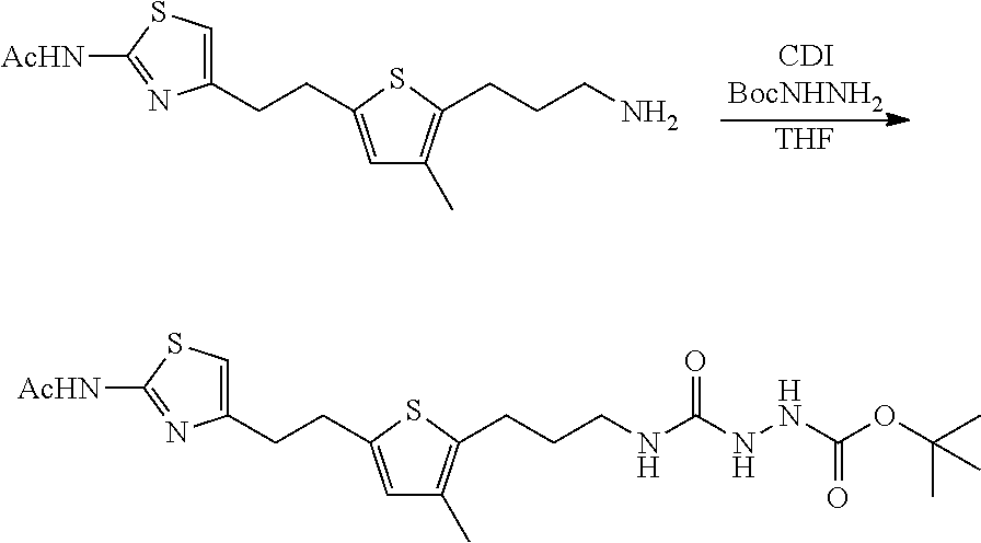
C1(CCC2=CC(C)=C(CCCN)S2)=CSC([AcHN])=N1.[THF].C1(CCC2=CC(C)=C(CCCNC(NNC(OC(C)(C)C)=O)=O)S2)=CSC([AcHN])=N1
